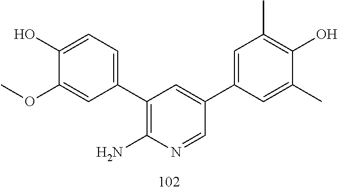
C1(OC)=CC(C2=C(N)N=CC(C3=CC(C)=C(O)C(C)=C3)=C2)=CC=C1O
